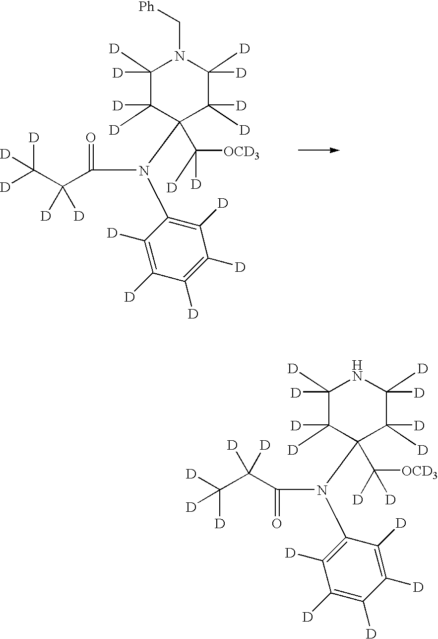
C1([D])([D])C([D])([D])C(N(C2=C([D])C([D])=C([D])C([D])=C2[D])C(C(C([D])([D])[D])([D])[D])=O)(C([D])([OCD3])[D])C([D])([D])C([D])([D])N1C[Ph].C1([D])([D])C([D])([D])C(N(C2=C([D])C([D])=C([D])C([D])=C2[D])C(=O)C(C([D])([D])[D])([D])[D])(C([D])([OCD3])[D])C([D])([D])C([D])([D])N1
